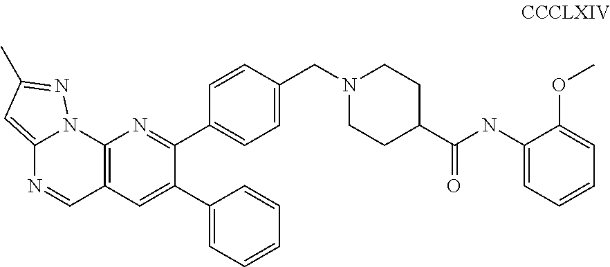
C12=C(C=C(C3=CC=CC=C3)C(C3=CC=C(CN4CCC(C(NC5=CC=CC=C5OC)=O)CC4)C=C3)=N1)C=NC1=CC(C)=NN21
